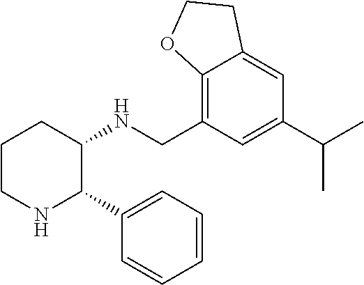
C1CNC(C2=CC=CC=C2)C(NCC2=C3C(=CC(C(C)C)=C2)CCO3)C1
